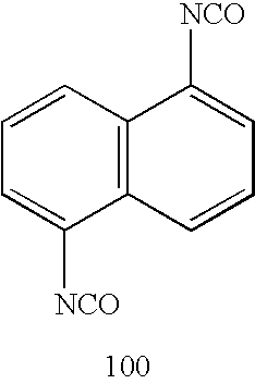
C1=CC2=C(C([NCO])=C1)C=CC=C2[NCO]
